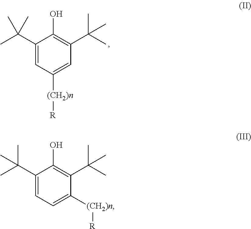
C1(C(C)(C)C)=CC([(CH2)n][R])=CC(C(C)(C)C)=C1O.C1(C(C)(C)C)=CC=C([(CH2)n][R])C(C(C)(C)C)=C1O
